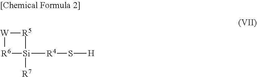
[W]1[R5][Si]([R4]S[H])([R7])[R6]1
